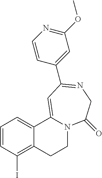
C1=CC(I)=C2C(=C1)C1=CC(C3=CC(OC)=NC=C3)=NCC(=O)N1CC2
